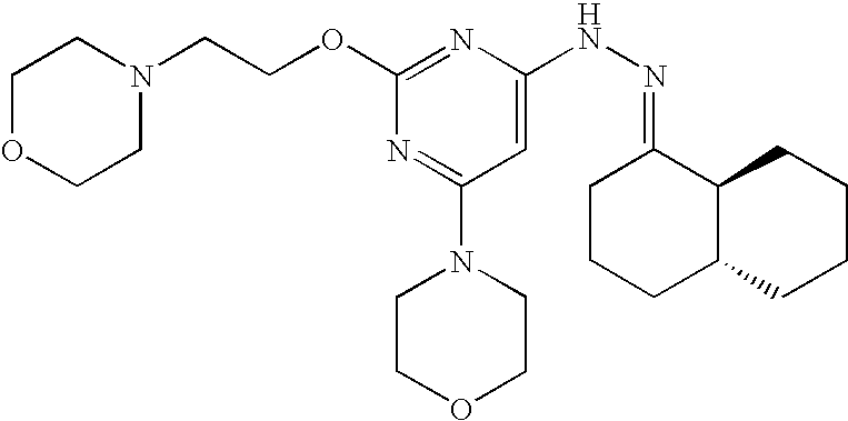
N1(CCOC2=NC(NN=C3CCCC4C3CCCC4)=CC(N3CCOCC3)=N2)CCOCC1
